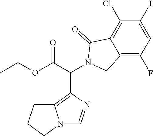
C12=C(C(C(OCC)=O)N3CC4=C(F)C=C(I)C(Cl)=C4C3=O)N=CN1CCC2
